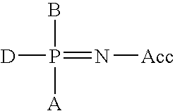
[D]P(=N[Acc])(B)[A]
